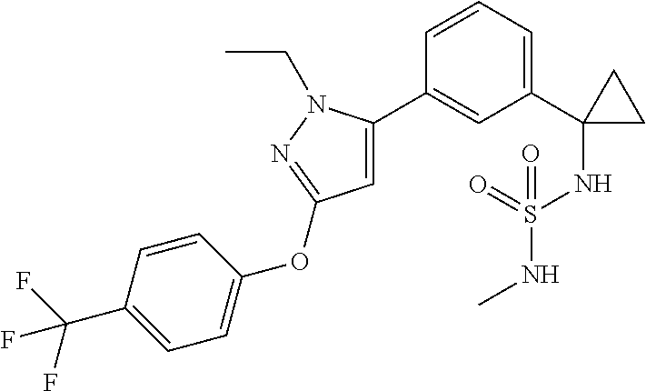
C1(C2(NS(NC)(=O)=O)CC2)=CC=CC(C2=CC(OC3=CC=C(C(F)(F)F)C=C3)=NN2CC)=C1
